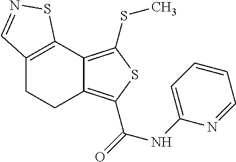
C12=C(C3=C(SC)SC(C(=O)NC4=CC=CC=N4)=C3CC1)SN=C2
